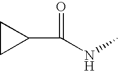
C(NC)(=O)C1CC1
